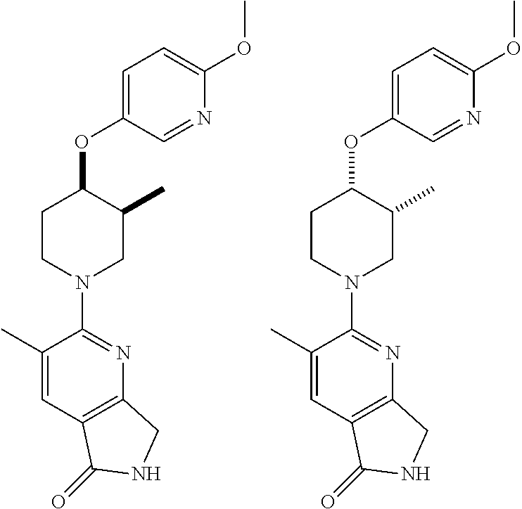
C1(C)=CC2=C(N=C1N1CC(C)C(OC3=CC=C(OC)N=C3)CC1)CNC2=O.C1(C)=CC2=C(N=C1N1CC(C)C(OC3=CC=C(OC)N=C3)CC1)CNC2=O
